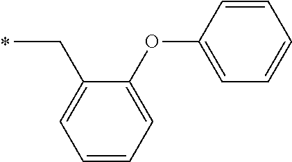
C(C)C1=CC=CC=C1OC1=CC=CC=C1
